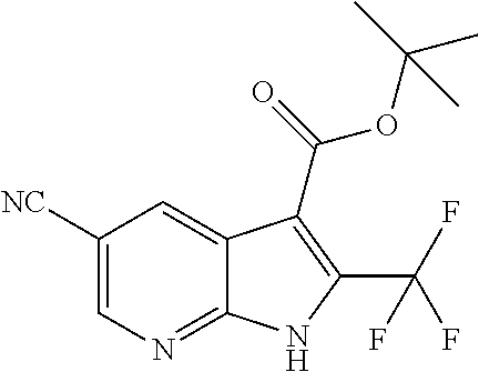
C1([NC])=CN=C2C(=C1)C(C(=O)OC(C)(C)C)=C(C(F)(F)F)N2
